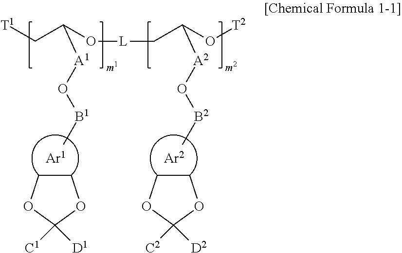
C1COC([C1])([D1])O1.[Ar1].C1COC([C2])([D2])O1.[Ar2].[T1]CC(O[L]CC(O[T2])[A2]O[B2]C)[A1]O[B1]C
